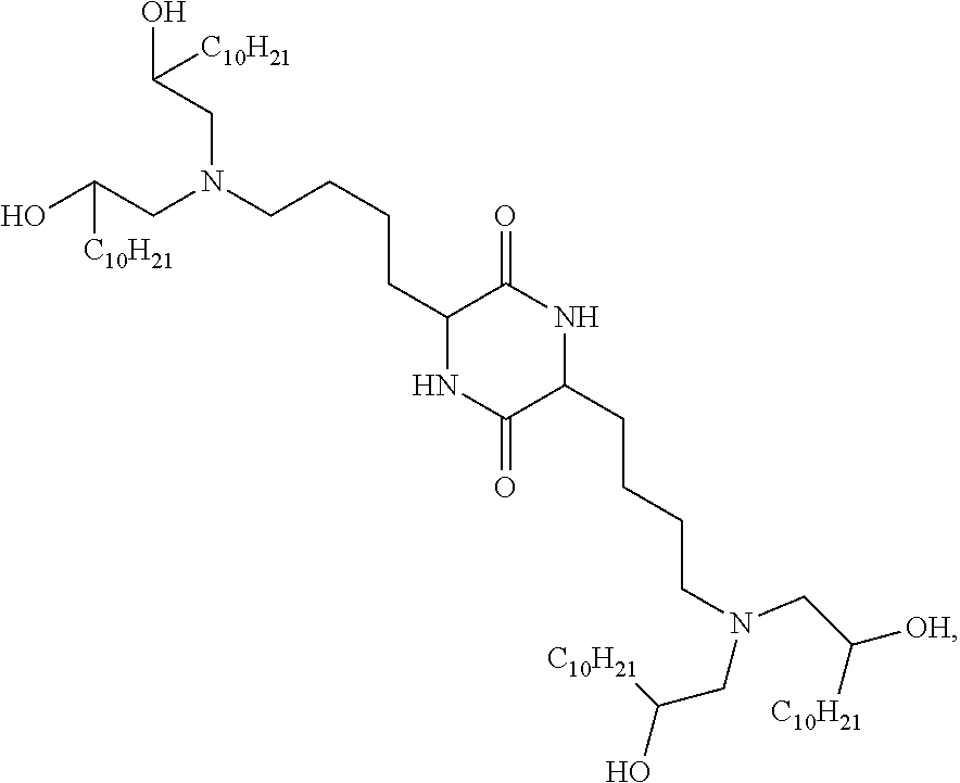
OC([C10H21])CN(CCCCC1NC(=O)C(CCCCN(CC([C10H21])O)CC([C10H21])[OH])NC1=O)CC(O)[C10H21]
